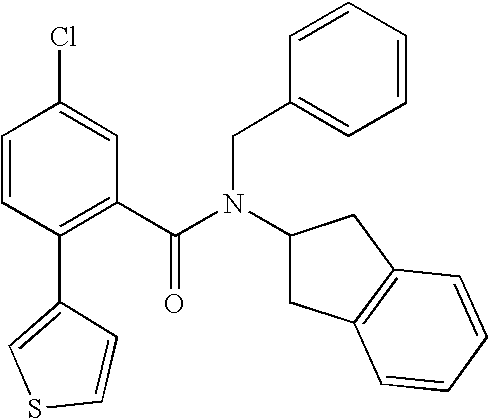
C1(C2=CSC=C2)=C(C(N(CC2=CC=CC=C2)C2CC3=C(C2)C=CC=C3)=O)C=C(Cl)C=C1
